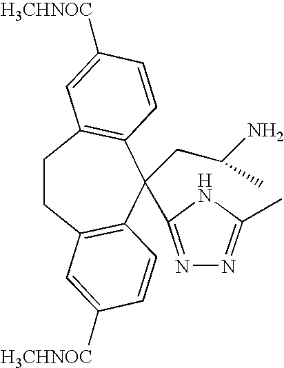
C1CC2=C(C=CC([H3CHNOC])=C2)C(CC(N)C)(C2=NN=C(C)N2)C2=C1C=C([H3CHNOC])C=C2
